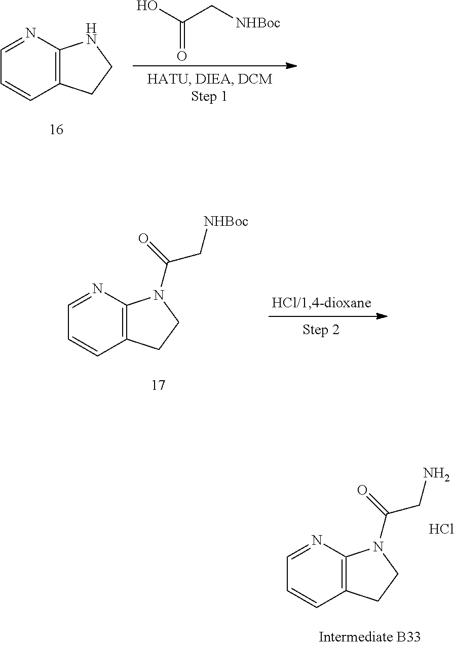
C(=O)(O)C[NHBoc].C1=NC2=C(C=C1)CCN2.C1=NC2=C(C=C1)CCN2C(=O)C[NHBoc].C1=NC2=C(C=C1)CCN2C(=O)CN.Cl
